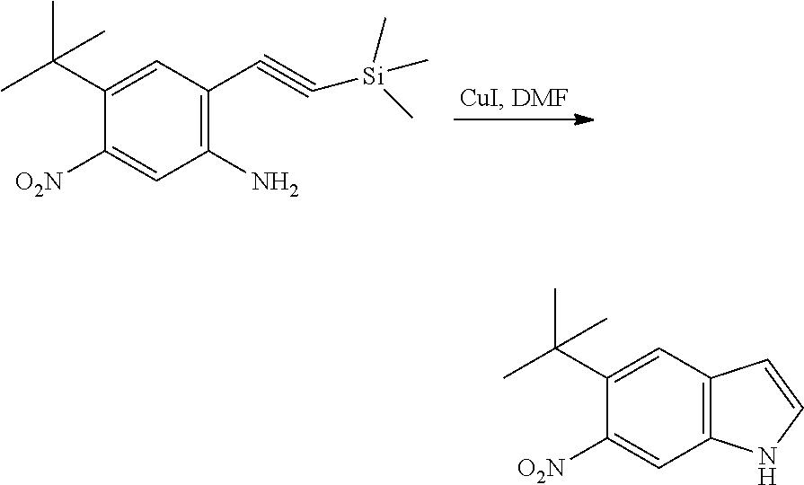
C1(C(C)(C)C)=CC2=C(C=C1[O2N])NC=C2.C1(C(C)(C)C)=CC(C#C[Si](C)(C)C)=C(N)C=C1[O2N]
